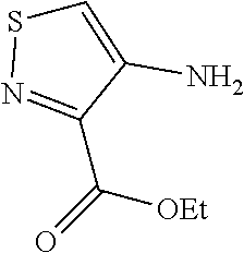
C1(C(=O)[OEt])=NSC=C1N
